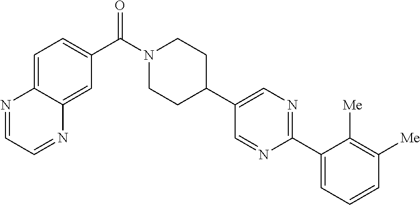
C1=C2C(=CC(C(N3CCC(C4=CN=C(C5=CC=CC([Me])=C5[Me])N=C4)CC3)=O)=C1)N=CC=N2
